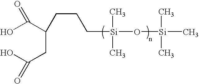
C([Si](C)(C)O[Si](C)(C)C)CCC(C(O)=O)CC(O)=O
